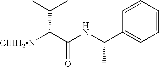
[ClHH2N]C(C(NC(C1=CC=CC=C1)C)=O)C(C)C
